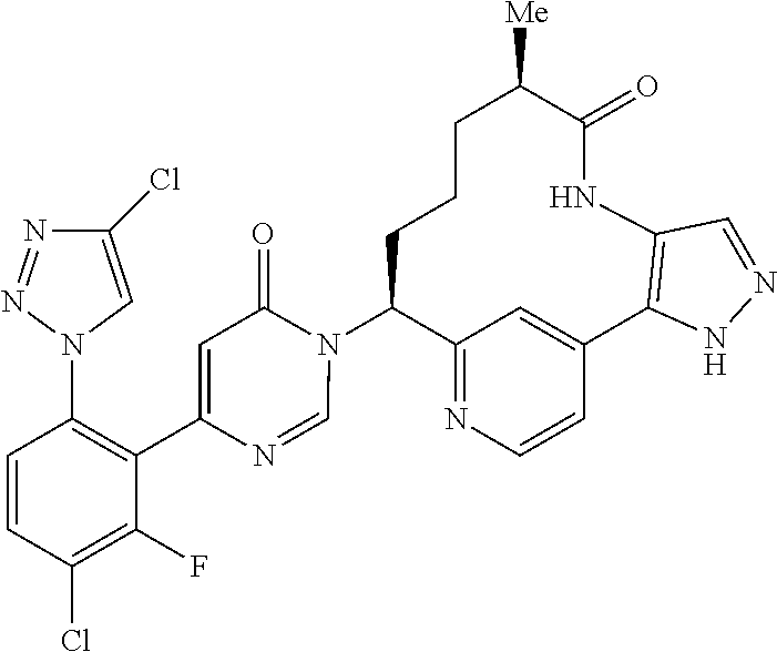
C12=NC=CC(=C1)C1=C(NC(=O)C([Me])CCCC2N2C(=O)C=C(C3=C(N4C=C(Cl)N=N4)C=CC(Cl)=C3F)N=C2)C=NN1
